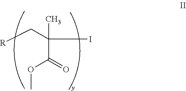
[R]CC(I)(C)C(=O)OC
